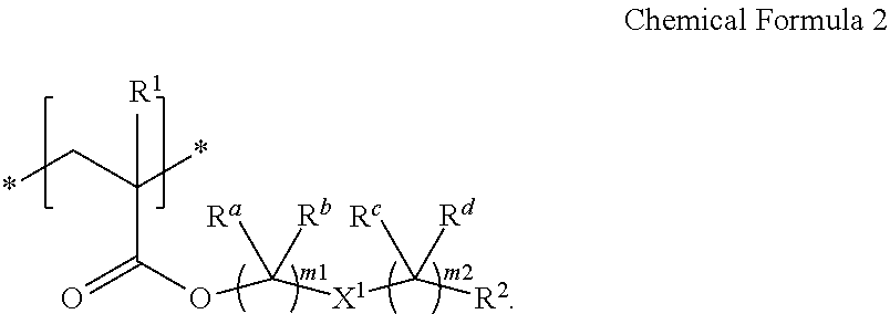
*CC(C(=O)OC([X1]C([R2])([Rd])[Rc])([Rb])[Ra])(*)C.[R1]
